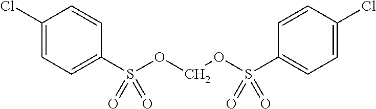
C1(Cl)=CC=C(S(OCOS(C2=CC=C(Cl)C=C2)(=O)=O)(=O)=O)C=C1
